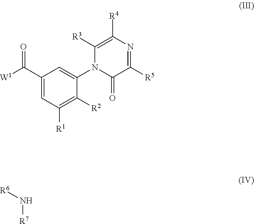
[W1]C(C1=CC([R1])=C([R2])C(N2C(=O)C([R5])=NC([R4])=C2[R3])=C1)=O.[R6]N[R7]
